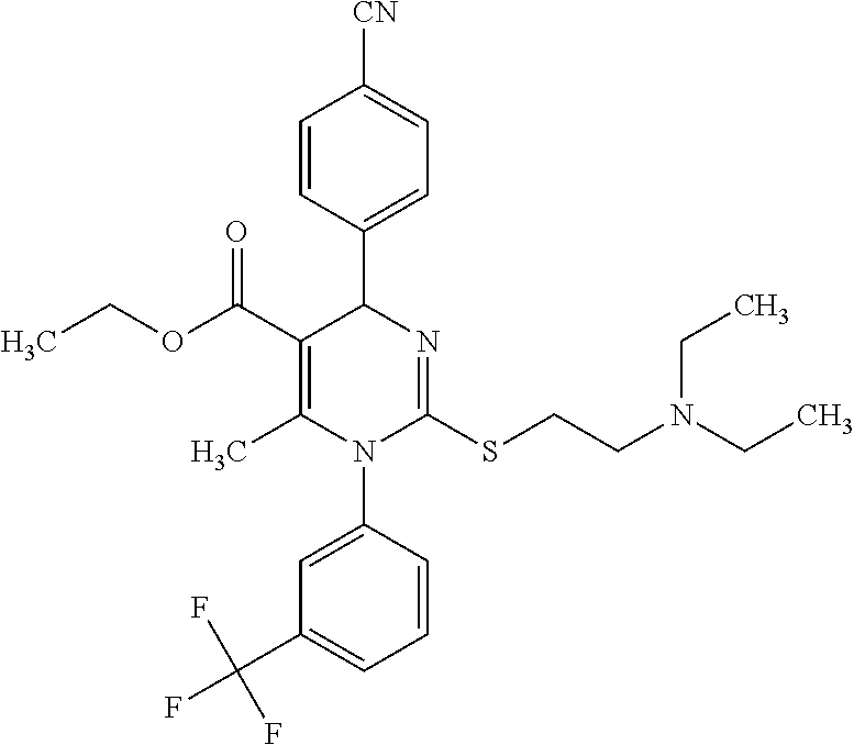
C1=CC(C2C(C(=O)OCC)=C(C)N(C3=CC(C(F)(F)F)=CC=C3)C(SCCN(CC)CC)=N2)=CC=C1[CN]
